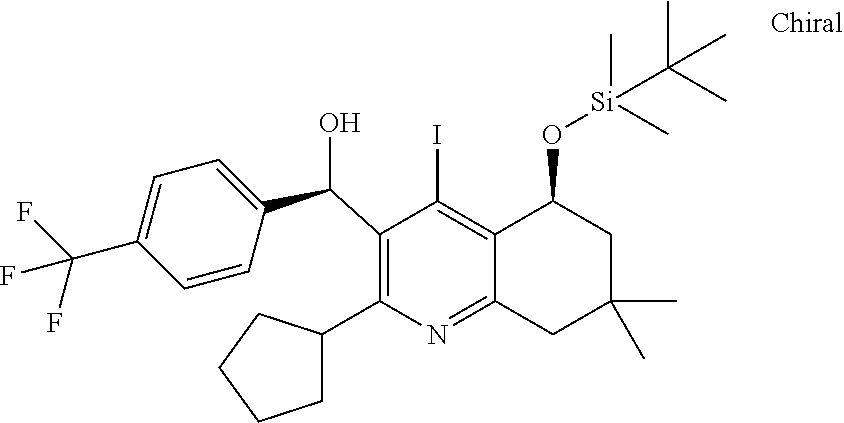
C1(C(O)C2=CC=C(C(F)(F)F)C=C2)=C(C2CCCC2)N=C2C(=C1I)C(O[Si](C)(C(C)(C)C)C)CC(C)(C)C2
